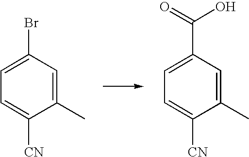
C1(C)=CC(Br)=CC=C1[CN].C1(C)=CC(C(=O)O)=CC=C1[CN]
